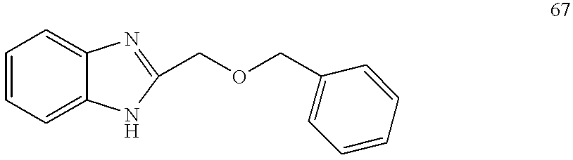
C1=CC=C2C(=C1)N=C(COCC1=CC=CC=C1)N2
